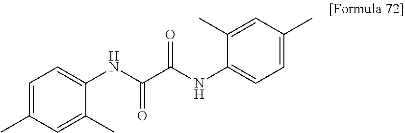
C1=C(C)C=C(C)C(NC(C(NC2=CC=C(C)C=C2C)=O)=O)=C1
